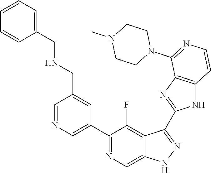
C1=NC=C(C2=NC=C3C(=C2F)C(C2=NC4=C(N2)C=CN=C4N2CCN(C)CC2)=NN3)C=C1CNCC1=CC=CC=C1
